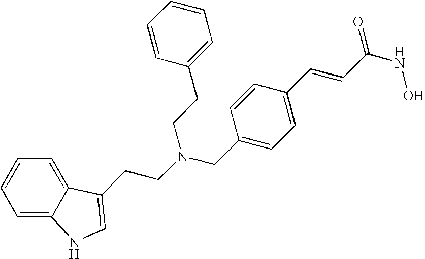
C1=C2C(=CC=C1)C(CCN(CC1=CC=C(C=CC(NO)=O)C=C1)CCC1=CC=CC=C1)=CN2
